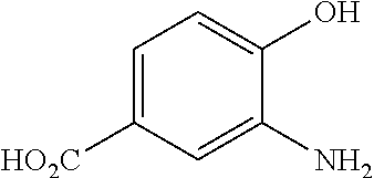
C1=C([HO2C])C=C(N)C(O)=C1
